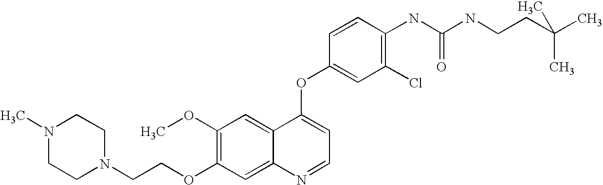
C1=CC(OC2=CC=NC3=CC(OCCN4CCN(C)CC4)=C(OC)C=C23)=CC(Cl)=C1NC(NCCC(C)(C)C)=O
